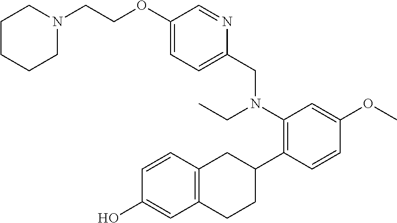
C1(OCCN2CCCCC2)=CC=C(CN(C2=C(C3CC4=C(CC3)C=C(O)C=C4)C=CC(OC)=C2)CC)N=C1
